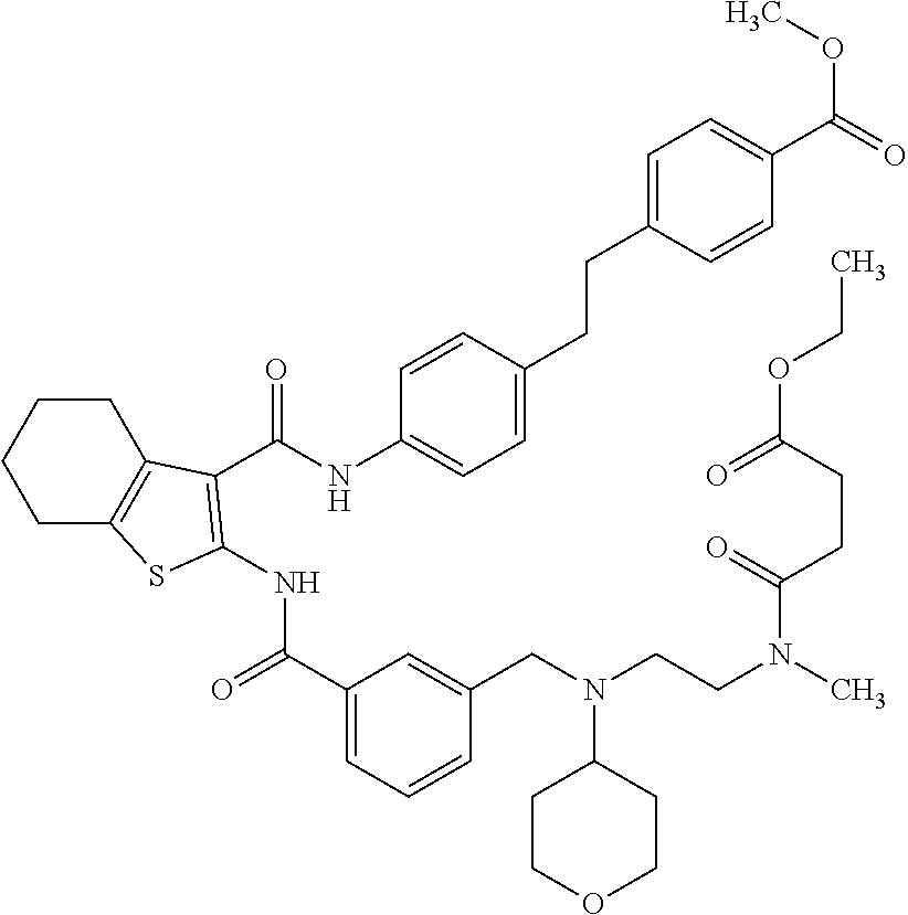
C1(C(=O)NC2=C(C(=O)NC3=CC=C(CCC4=CC=C(C(OC)=O)C=C4)C=C3)C3=C(CCCC3)S2)=CC=CC(CN(CCN(C)C(CCC(=O)OCC)=O)C2CCOCC2)=C1
